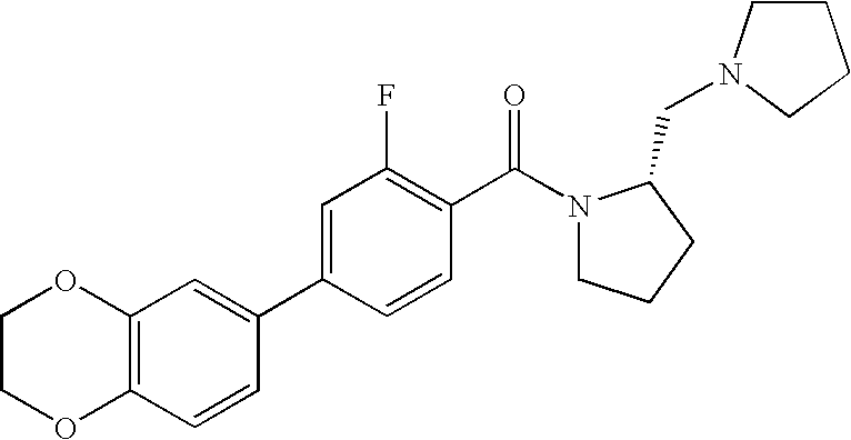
C12=C(C=CC(C3=CC(F)=C(C(=O)N4CCCC4CN4CCCC4)C=C3)=C1)OCCO2
